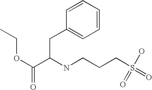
CCOC(=O)C(NCCCS(=O)(=O)O)CC1=CC=CC=C1
